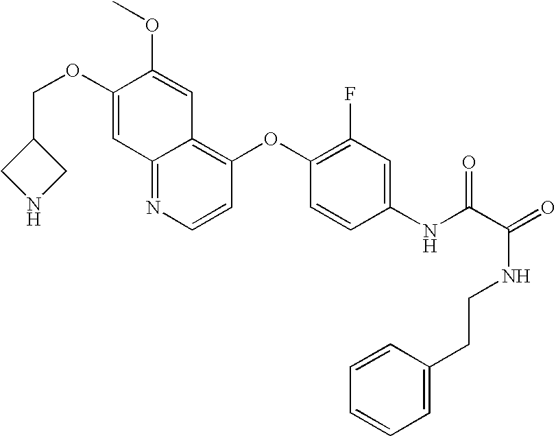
C12=NC=CC(OC3=C(F)C=C(NC(C(=O)NCCC4=CC=CC=C4)=O)C=C3)=C1C=C(OC)C(OCC1CNC1)=C2
